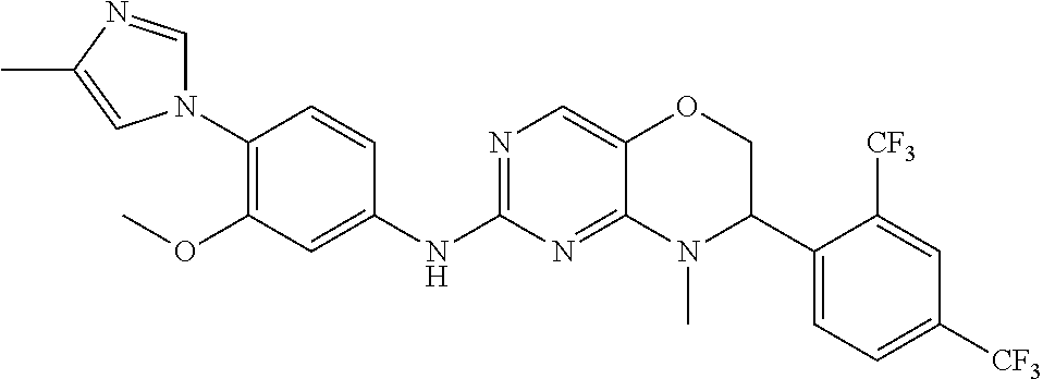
C1(N2C=NC(C)=C2)=C(OC)C=C(NC2=NC=C3C(=N2)N(C)C(C2=CC=C([CF3])C=C2[CF3])CO3)C=C1
